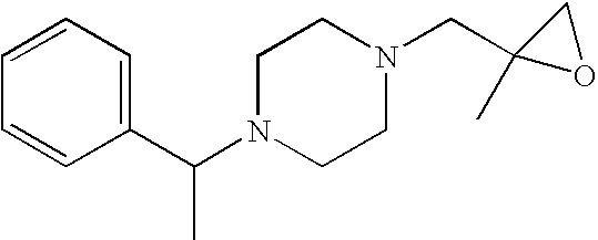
C1(C(N2CCN(CC3(C)OC3)CC2)C)=CC=CC=C1
